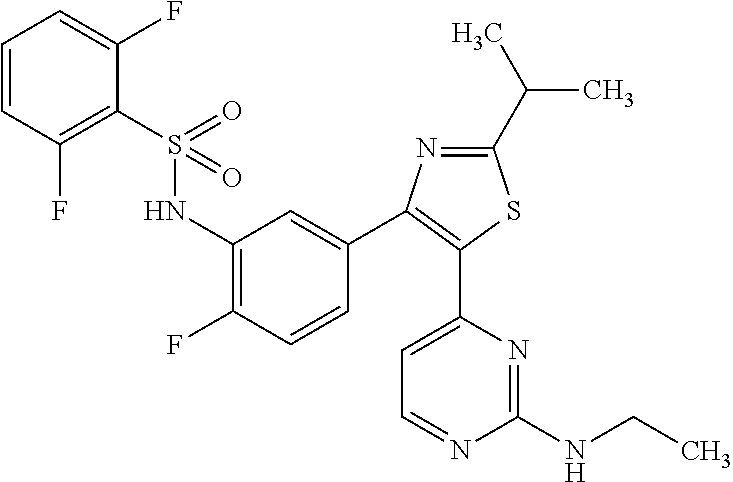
C1=CC(F)=C(S(NC2=C(F)C=CC(C3=C(C4=CC=NC(NCC)=N4)SC(C(C)C)=N3)=C2)(=O)=O)C(F)=C1
